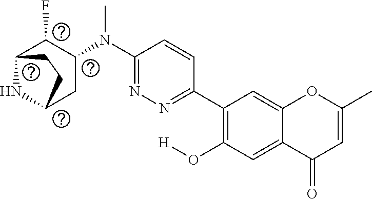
C1(C2=C(O[H])C=C3C(=C2)OC(C)=CC3=O)=NN=C(N(C2C(F)C3NC(C2)CC3)C)C=C1
